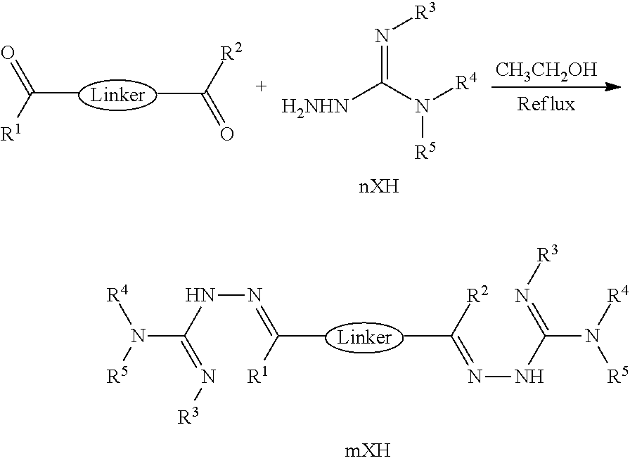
O=C(C)[R1].CC(=O)[R2].N(=C([H2NHN])N([R4])[R5])[R3].[CH3CH2OH].N(=C(C)[R1])NC(N([R5])[R4])=N[R3].CC(=NNC(=N[R3])N([R4])[R5])[R2]
